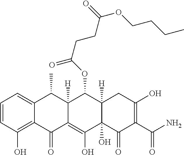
C1=CC(O)=C2C(=C1)C(C)C1([H])C(=C(O)C3(O)C([H])(C1OC(CCC(OCCCC)=O)=O)CC(O)=C(C(N)=O)C3=O)C2=O
